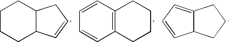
C1CCC2C(C1)CC=C2.C12=C(C=CC=C1)CCCC2.C12C(=CC=C1)CCC2
